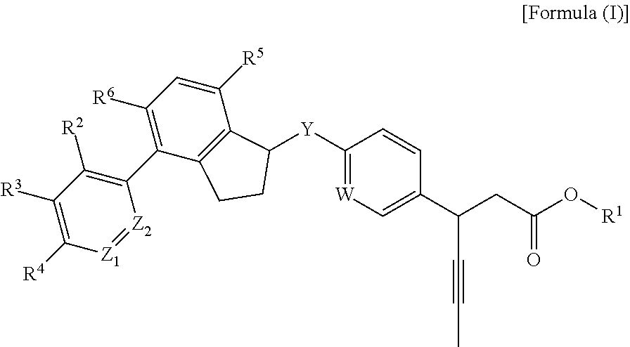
C1([R3])=C([R4])[Z1]=[Z2]C(C2=C([R6])C=C([R5])C3=C2CCC3[Y]C2=[W]C=C(C(CC(O[R1])=O)C#CC)C=C2)=C1[R2]
